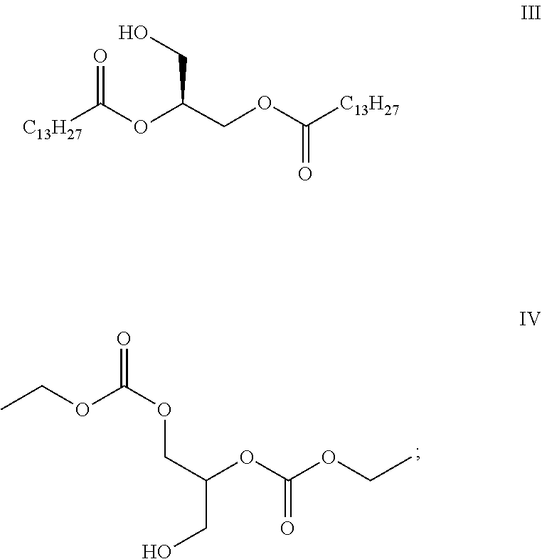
O=C([C13H27])OC(CO)COC(=O)[C13H27].OCC(COC(=O)OCC)OC(OCC)=O
